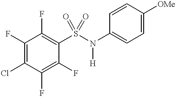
C1(F)=C(Cl)C(F)=C(F)C(S(N([H])C2=CC=C([OMe])C=C2)(=O)=O)=C1F
